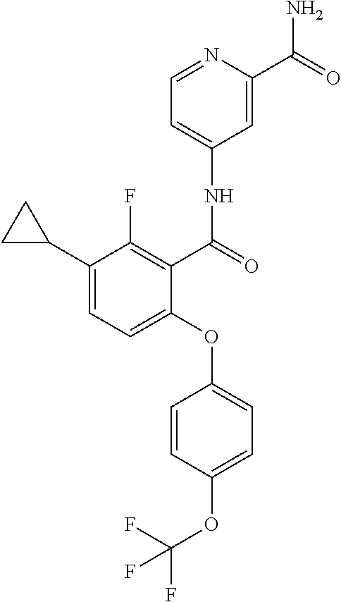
C1(OC2=CC=C(OC(F)(F)F)C=C2)=CC=C(C2CC2)C(F)=C1C(=O)NC1=CC=NC(C(=O)N)=C1
